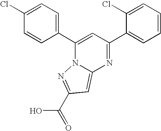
C12=CC(C(O)=O)=NN1C(C1=CC=C(Cl)C=C1)=CC(C1=CC=CC=C1Cl)=N2
